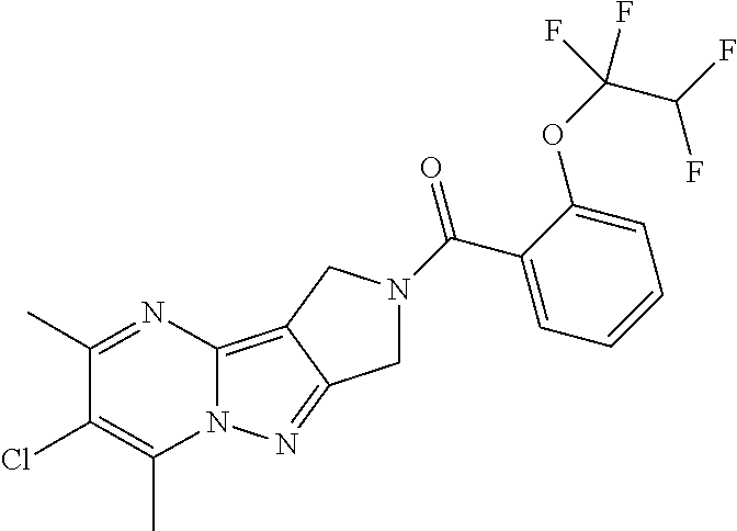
C12=C3C(=NN1C(C)=C(Cl)C(C)=N2)CN(C(C1=CC=CC=C1OC(C(F)F)(F)F)=O)C3
